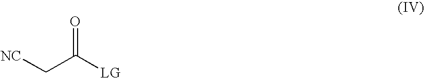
[NC]CC([LG])=O
